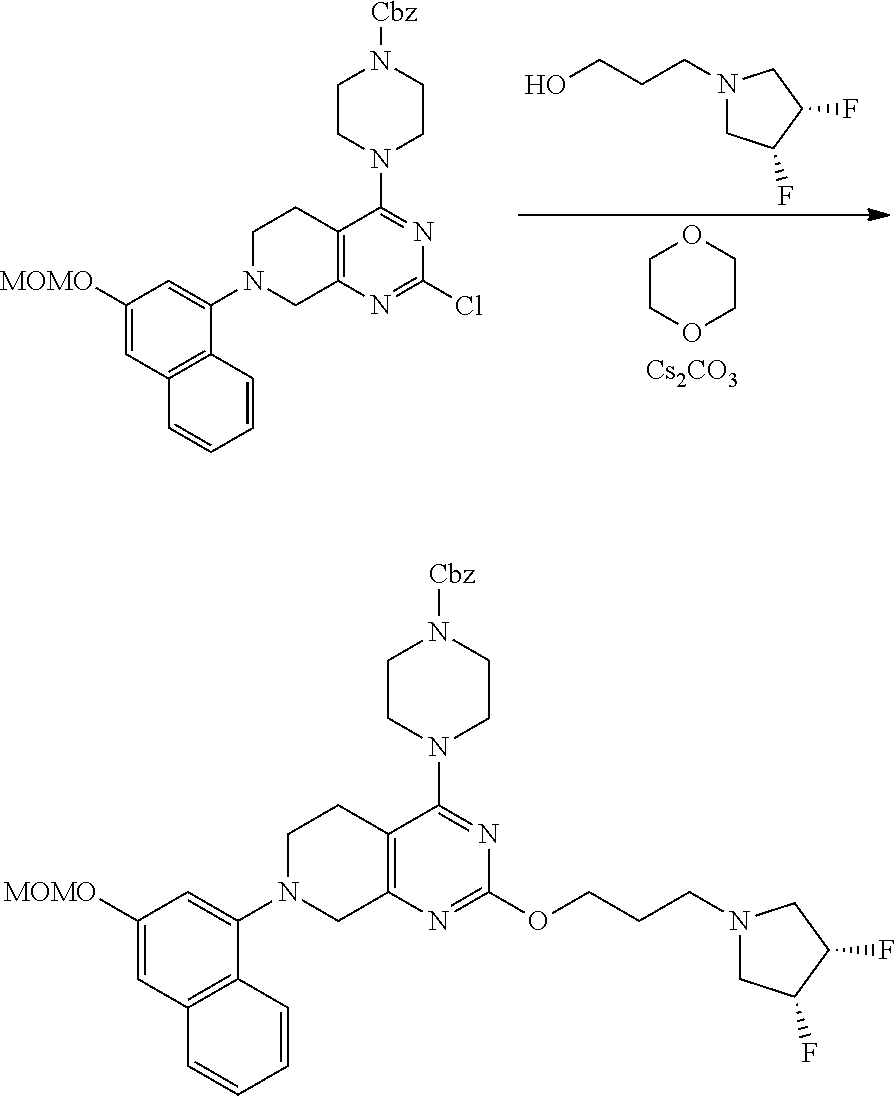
C1([MOMO])=CC2=C(C(N3CCC4=C(N=C(OCCCN5CC(F)C(F)C5)N=C4N4CCN([Cbz])CC4)C3)=C1)C=CC=C2.C1N(CCCO)CC(F)C1F.C1COCCO1.[Cs2CO3].C1([MOMO])=CC2=C(C(N3CCC4=C(N=C(Cl)N=C4N4CCN([Cbz])CC4)C3)=C1)C=CC=C2
